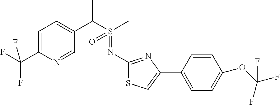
C1=C(C(F)(F)F)N=CC(C(S(C)(=O)=NC2=NC(C3=CC=C(OC(F)(F)F)C=C3)=CS2)C)=C1
